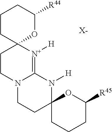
C1CC2(OC([R44])C1)CCN1C(=[N+]2[H])N([H])C2(CC1)CCCC([R45])O2.[X-]
